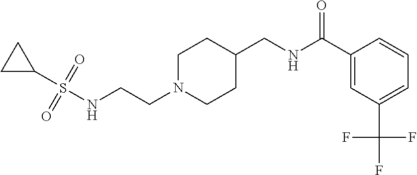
C(CN1CCC(CNC(C2=CC(C(F)(F)F)=CC=C2)=O)CC1)NS(C1CC1)(=O)=O
